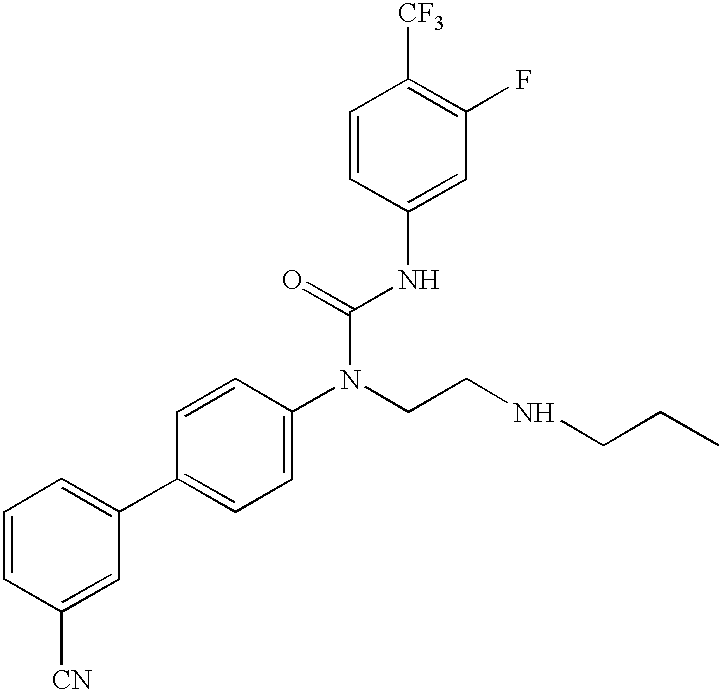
C1=CC([CN])=CC(C2=CC=C(N(CCNCCC)C(=O)NC3=CC(F)=C([CF3])C=C3)C=C2)=C1
